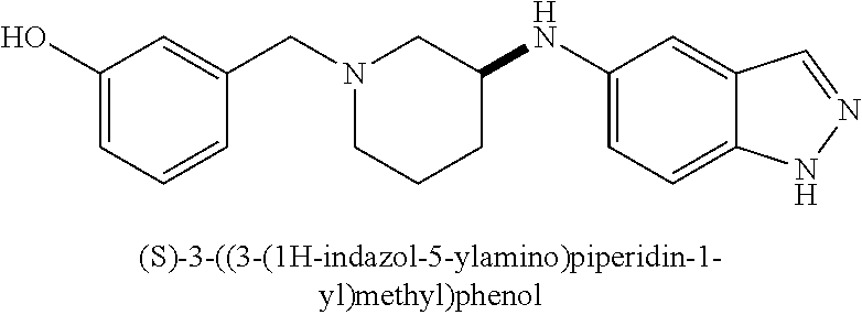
C1(O)=CC=CC(CN2CCCC(NC3=CC=C4C(=C3)C=NN4)C2)=C1
